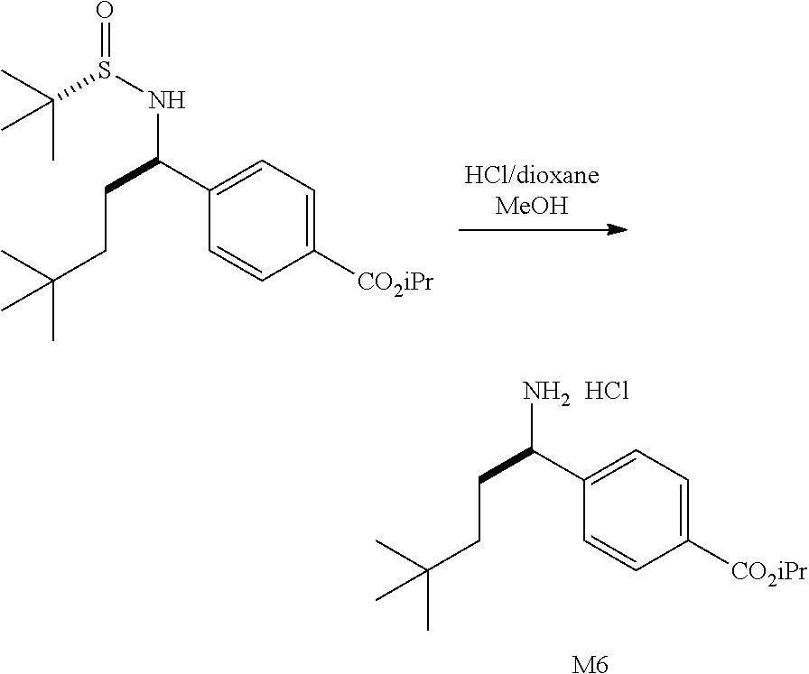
C1=CC([CO2iPr])=CC=C1C(CCC(C)(C)C)NS(=O)C(C)(C)C.C1=CC([CO2iPr])=CC=C1C(CCC(C)(C)C)N.Cl.[M6]
